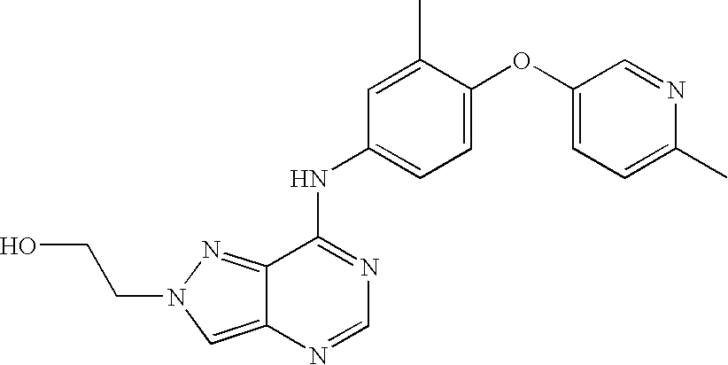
C1(OC2=CC=C(NC3=NC=NC4=CN(CCO)N=C34)C=C2C)=CC=C(C)N=C1
